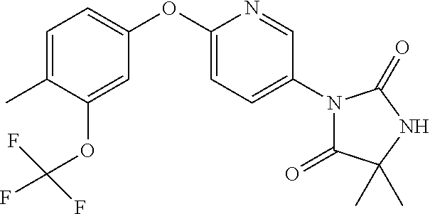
C1(OC2=CC=C(C)C(OC(F)(F)F)=C2)=CC=C(N2C(=O)C(C)(C)NC2=O)C=N1
